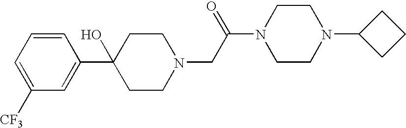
C1=CC=C([CF3])C=C1C1(O)CCN(CC(N2CCN(C3CCC3)CC2)=O)CC1
